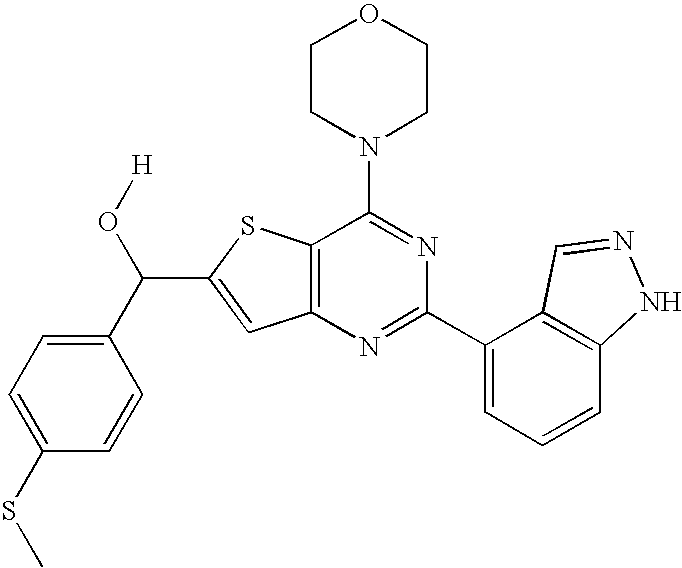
C1CN(C2=NC(C3=CC=CC4=C3C=NN4)=NC3=C2SC(C(C2=CC=C(SC)C=C2)O[H])=C3)CCO1
